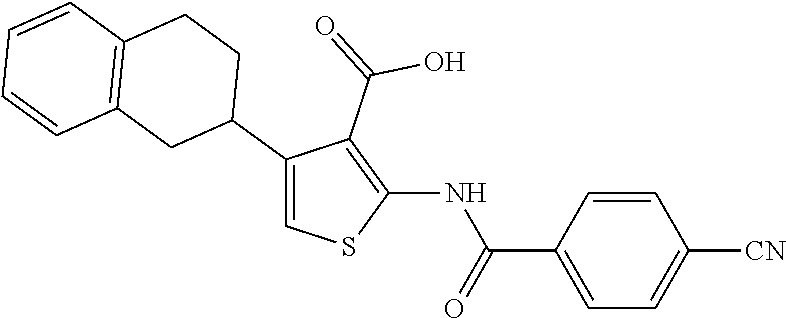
C1(C2CCC3=C(C2)C=CC=C3)=CSC(NC(C2=CC=C([CN])C=C2)=O)=C1C(=O)O
